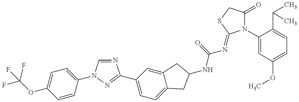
FC(OC1=CC=C(N2C=NC(C3=CC=C4C(=C3)CC(NC(=O)N=C3N(C5=CC(OC)=CC=C5C(C)C)C(=O)CS3)C4)=N2)C=C1)(F)F
